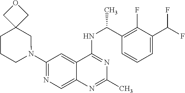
N1(C2=NC=C3C(=C2)C(NC(C2=C(F)C(C(F)F)=CC=C2)C)=NC(C)=N3)CC2(CCC1)COC2
